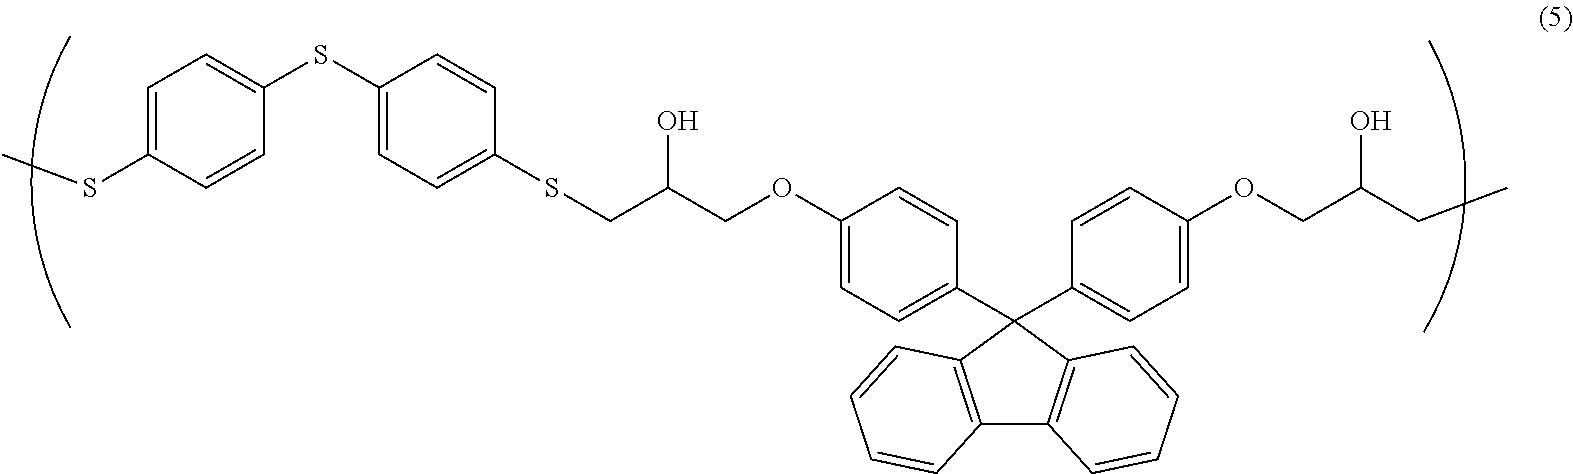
C12=C(C(C3=CC=C(OCC(CC)O)C=C3)(C3=CC=C(OCC(CSC4=CC=C(SC5=CC=C(SC)C=C5)C=C4)O)C=C3)C3=C1C=CC=C3)C=CC=C2
